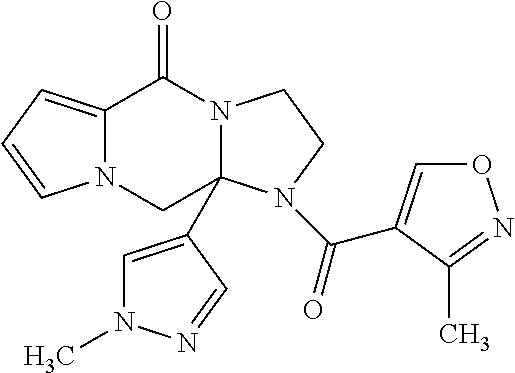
C12=CC=CN1CC1(C3=CN(C)N=C3)N(C2=O)CCN1C(=O)C1=CON=C1C
